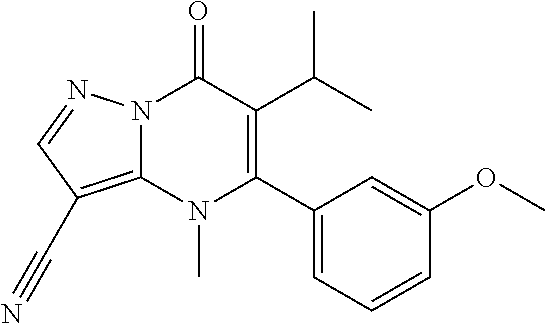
N12C(=C(C#N)C=N1)N(C)C(C1=CC=CC(OC)=C1)=C(C(C)C)C2=O
